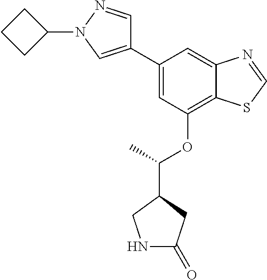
C1(C2=CC(OC(C)C3CNC(=O)C3)=C3C(=C2)N=CS3)=CN(C2CCC2)N=C1
